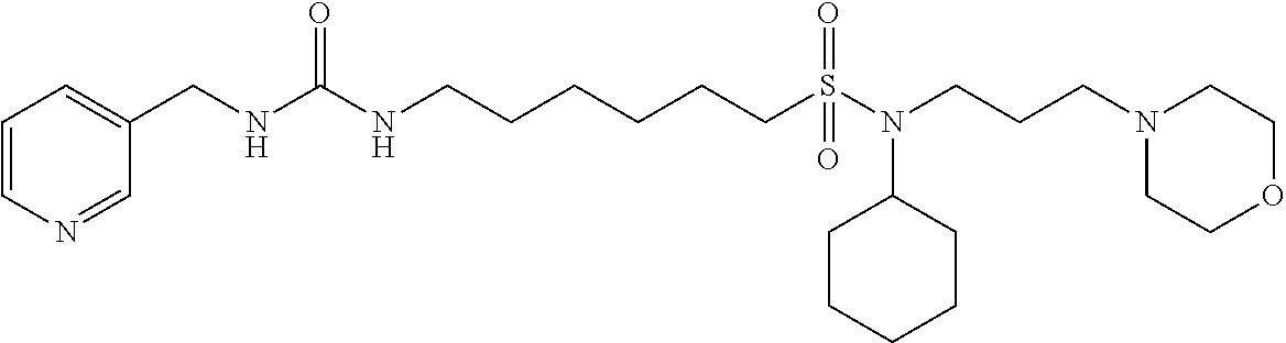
C1=C(CNC(NCCCCCCS(=O)(N(CCCN2CCOCC2)C2CCCCC2)=O)=O)C=NC=C1
